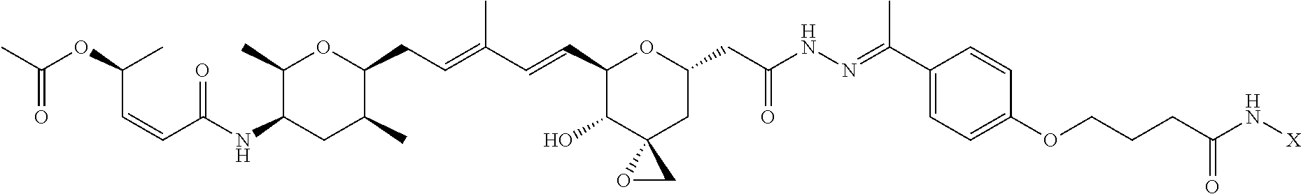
C1(C=CC(=CCC2OC(C)C(NC(C=CC(OC(C)=O)C)=O)CC2C)C)C(O)C2(CC(CC(NN=C(C)C3=CC=C(OCCCC(N[X])=O)C=C3)=O)O1)OC2
